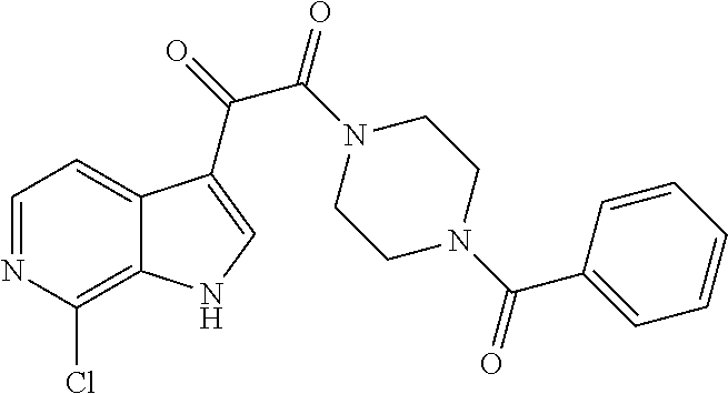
C1=NC(Cl)=C2C(=C1)C(C(=O)C(N1CCN(C(C3=CC=CC=C3)=O)CC1)=O)=CN2
